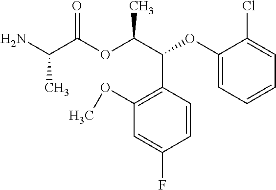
NC(C(OC(C(C1=C(OC)C=C(F)C=C1)OC1=CC=CC=C1Cl)C)=O)C
